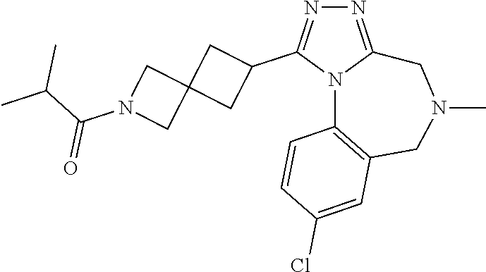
N1=C2N(C(C3CC4(C3)CN(C(C(C)C)=O)C4)=N1)C1=C(CN(C)C2)C=C(Cl)C=C1
